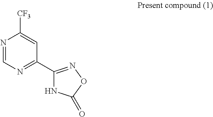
N1=C(C2=NOC(=O)N2)C=C([CF3])N=C1
